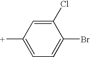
C1(Cl)=CC([+])=CC=C1Br
